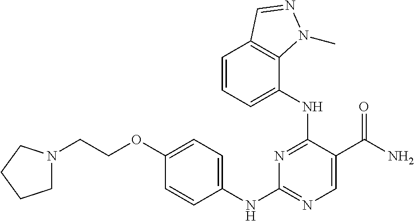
C1(NC2=CC=C(OCCN3CCCC3)C=C2)=NC=C(C(N)=O)C(NC2=CC=CC3=C2N(C)N=C3)=N1
